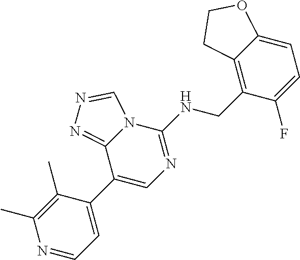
C1(C2=CC=NC(C)=C2C)=CN=C(NCC2=C3C(=CC=C2F)OCC3)N2C1=NN=C2
